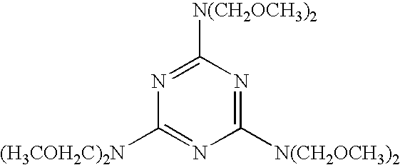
C1([N(CH2OCH3)2])=NC([(H3COH2C)2N])=NC([N(CH2OCH3)2])=N1
